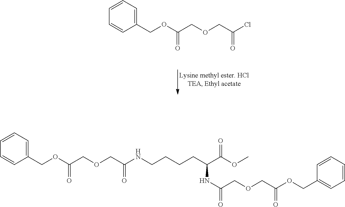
N(C(COCC(OCC1=CC=CC=C1)=O)=O)CCCCC(C(OC)=O)NC(=O)COCC(OCC1=CC=CC=C1)=O.O(C(COCC(Cl)=O)=O)CC1=CC=CC=C1
